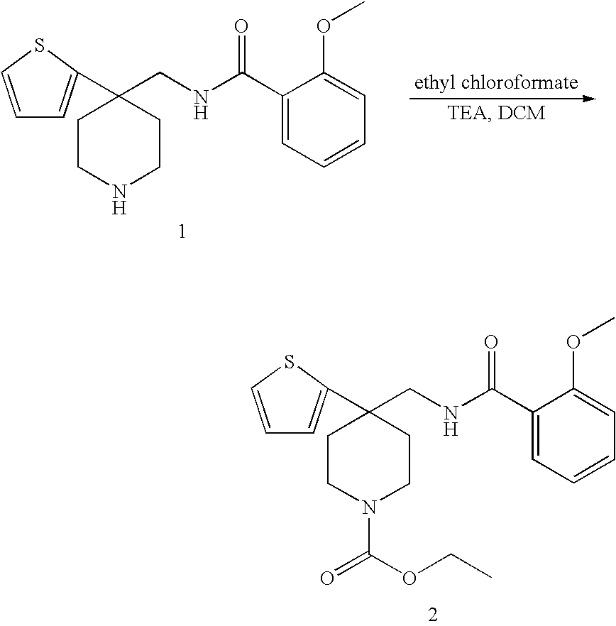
C1CNCCC1(CNC(C1=CC=CC=C1OC)=O)C1=CC=CS1.C1CN(C(=O)OCC)CCC1(CNC(C1=CC=CC=C1OC)=O)C1=CC=CS1
